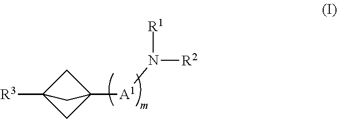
[R3]C12CC([A1]N([R2])[R1])(C1)C2
